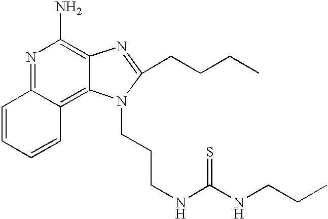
N1=C2C(=C3C(=C1N)N=C(CCCC)N3CCCNC(NCCC)=S)C=CC=C2
